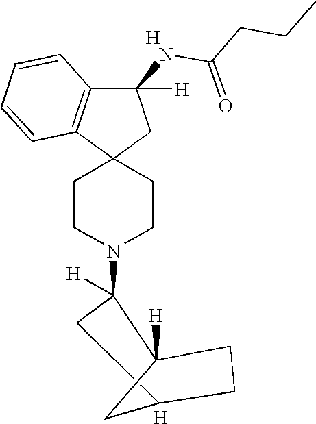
C1CN(C2([H])CC3CC2([H])CC3)CCC12CC(NC(CCC)=O)([H])C1=C2C=CC=C1.[H].[H]
